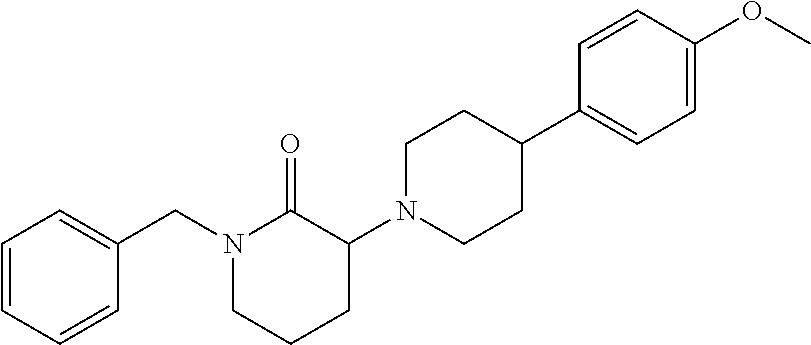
C1=CC=CC(CN2CCCC(N3CCC(C4=CC=C(OC)C=C4)CC3)C2=O)=C1
